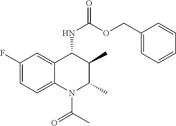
C1=C(F)C=C2C(=C1)N(C(C)=O)C(C)C(C)C2NC(OCC1=CC=CC=C1)=O
